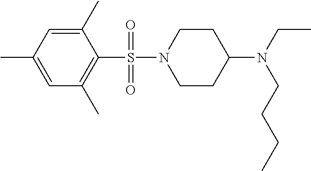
N1(S(C2=C(C)C=C(C)C=C2C)(=O)=O)CCC(N(CC)CCCC)CC1
